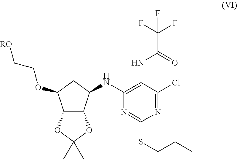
C12C(C(NC3=C(NC(C(F)(F)F)=O)C(Cl)=NC(SCCC)=N3)CC1OCC[RO])OC(C)(C)O2
